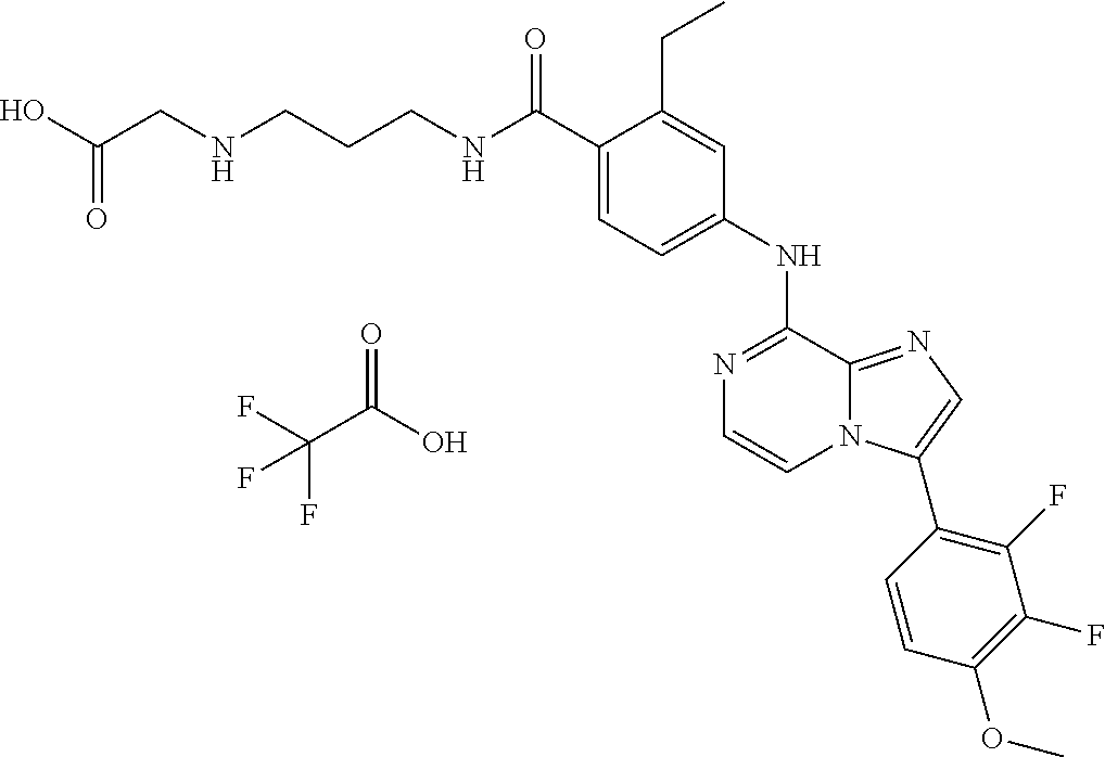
C(C1=CC=C(NC2=NC=CN3C2=NC=C3C2=C(F)C(F)=C(OC)C=C2)C=C1CC)(=O)NCCCNCC(O)=O.C(C(O)=O)(F)(F)F
